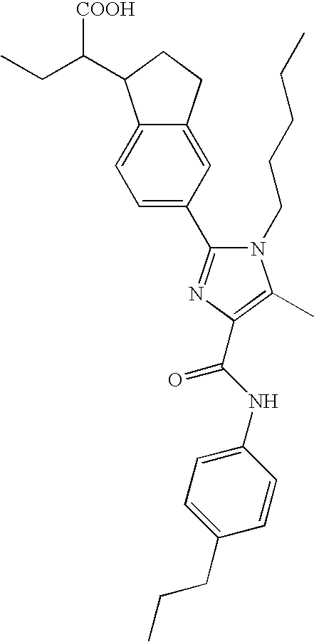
CCC(C1C2=CC=C(C3=NC(C(NC4=CC=C(CCC)C=C4)=O)=C(C)N3CCCCC)C=C2CC1)[COOH]
